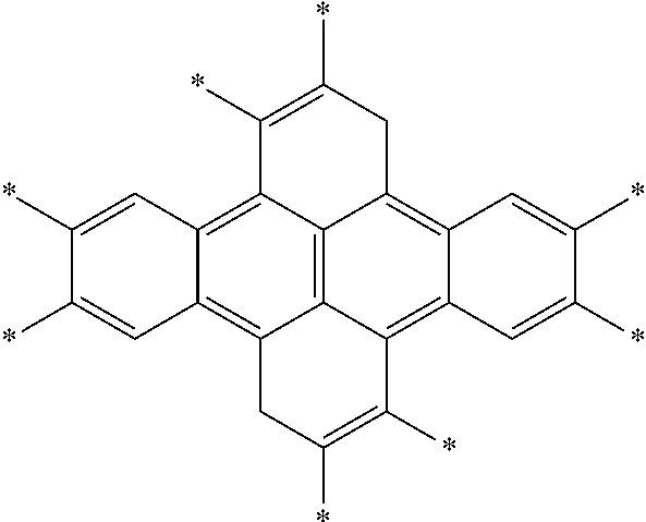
C12=C3C4=C5C(=C1CC(*)=C(*)C2=C1C(=C3CC(*)=C4*)C=C(*)C(*)=C1)C=C(*)C(*)=C5
